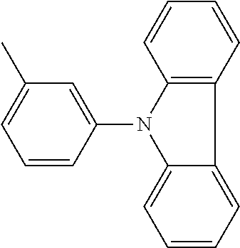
C1=CC(N2C3=C(C4=CC=CC=C24)C=CC=C3)=CC(C)=C1
